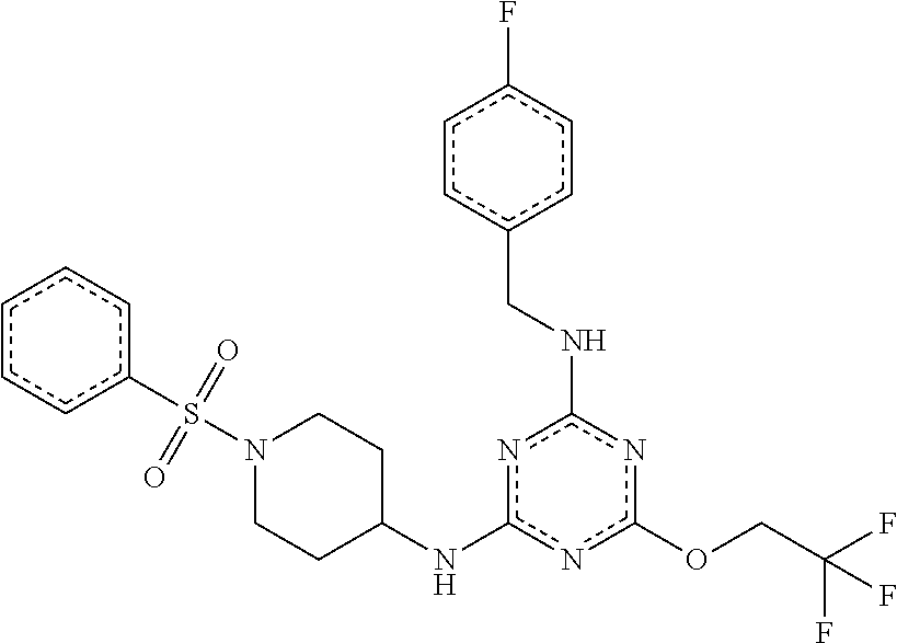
O(c1nc(NCc2ccc(F)cc2)nc(NC2CCN(S(c3ccccc3)(=O)=O)CC2)n1)CC(F)(F)F
